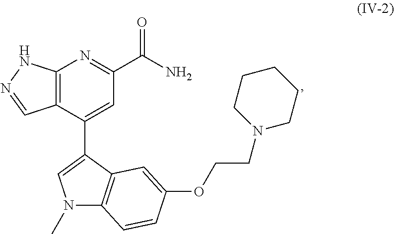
C12=C(C(C3=CN(C)C4=C3C=C(OCCN3CCCCC3)C=C4)=CC(C(N)=O)=N1)C=NN2
